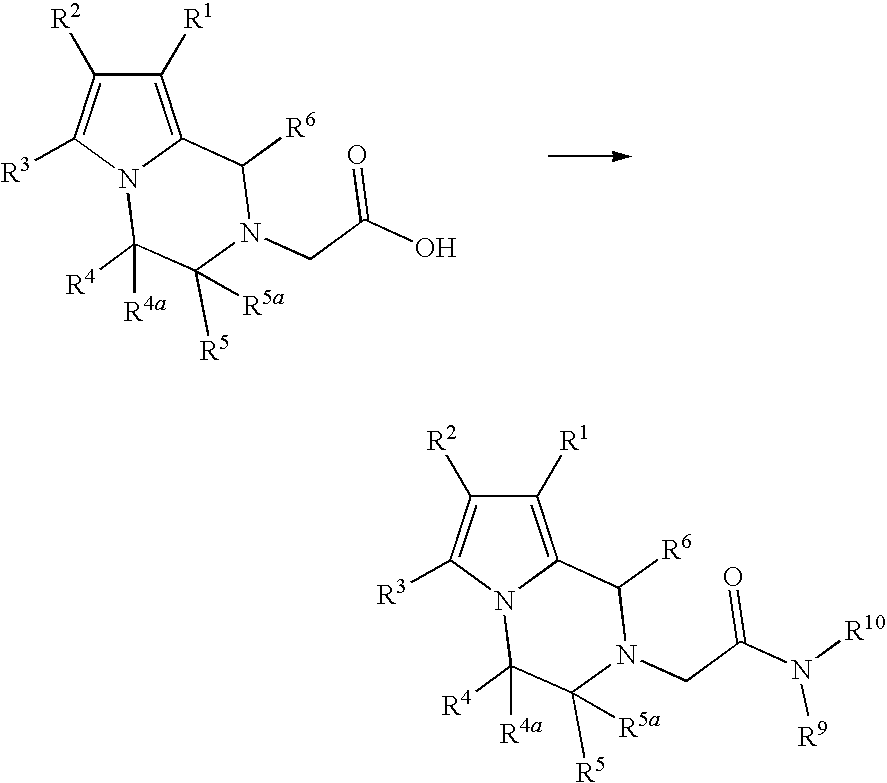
C1([R1])=C2N(C([R3])=C1[R2])C([R4])([R4a])C([R5])([R5a])N(CC(O)=O)C2[R6].C1([R1])=C2N(C([R3])=C1[R2])C([R4])([R4a])C([R5])([R5a])N(CC(N([R10])[R9])=O)C2[R6]
